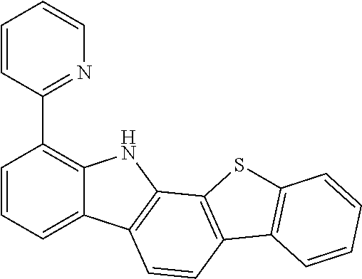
C1=CC=C2C(=C1C1=NC=CC=C1)NC1=C2C=CC2=C1SC1=C2C=CC=C1
